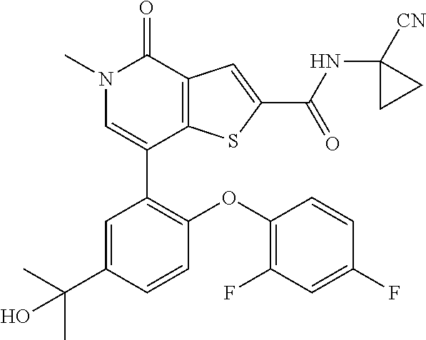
C1(C2=C(OC3=C(F)C=C(F)C=C3)C=CC(C(C)(C)O)=C2)=CN(C)C(=O)C2=C1SC(C(NC1([CN])CC1)=O)=C2
